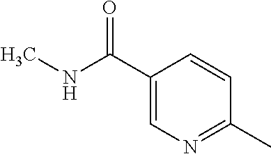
C1=C(C(NC)=O)C=CC(C)=N1
